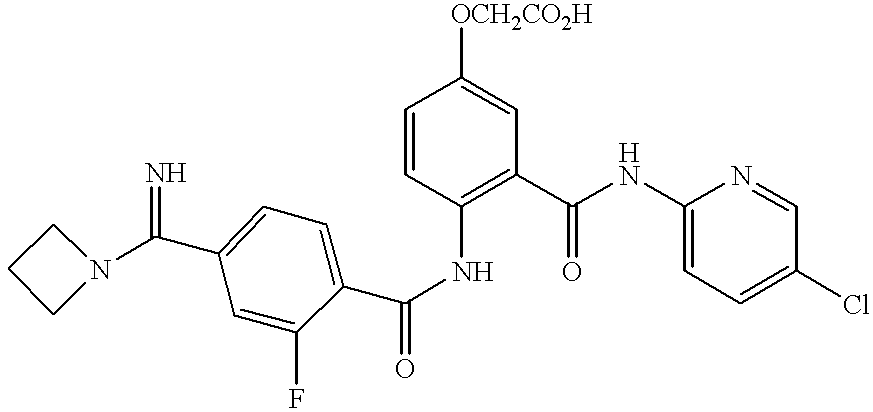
C1=CC(NC(C2=CC=C(C(N3CCC3)=N)C=C2F)=O)=C(C(NC2=CC=C(Cl)C=N2)=O)C=C1[OCH2CO2H]
